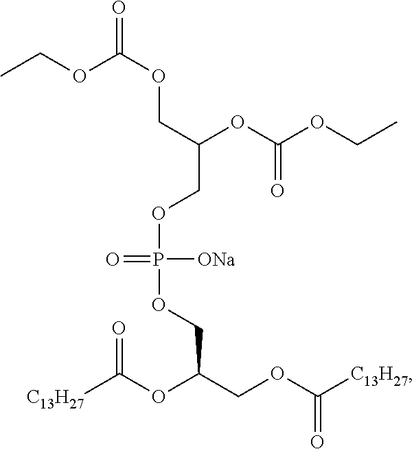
C(OP(OCC(COC([C13H27])=O)OC([C13H27])=O)([ONa])=O)C(OC(OCC)=O)COC(OCC)=O
